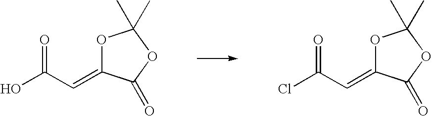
OC(C=C1OC(C)(C)OC1=O)=O.ClC(C=C1OC(C)(C)OC1=O)=O
